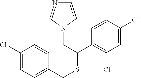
C1=CN(CC(C2=C(Cl)C=C(Cl)C=C2)SCC2=CC=C(Cl)C=C2)C=N1
